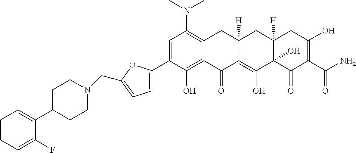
C1=C(C2=CC=C(CN3CCC(C4=CC=CC=C4F)CC3)O2)C(O)=C2C(=C1N(C)C)CC1([H])C(=C(O)C3(O)C([H])(C1)CC(O)=C(C(N)=O)C3=O)C2=O
